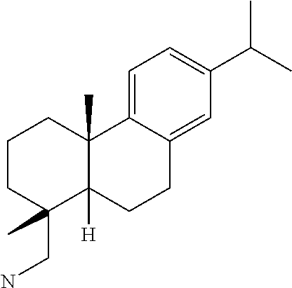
C1CC(CN)(C)C2([H])C(C)(C1)C1=CC=C(C(C)C)C=C1CC2
